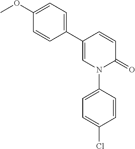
C1=CC(C2=CC=C(OC)C=C2)=CN(C2=CC=C(Cl)C=C2)C1=O
